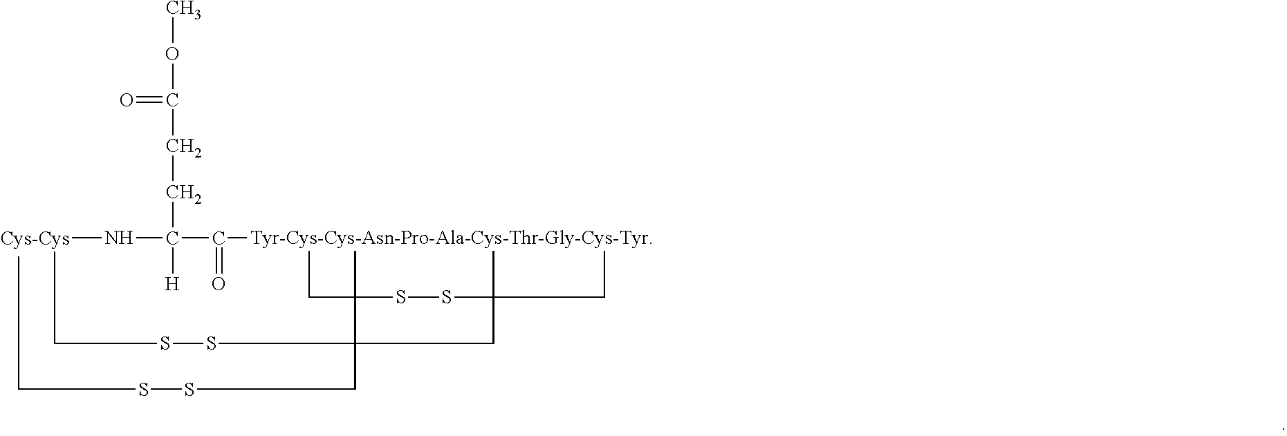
CCC1(C)C(SSCC)(CSSCC)CCC(C)(CC)SS1.[Tyr-Cys-Cys-Asn-Pro-Ala-Cys-Thr-Gly-Cys-Tyr]C(C(N[Cys-Cys])([H])CCC(OC)=O)=O
